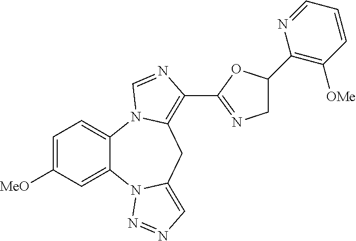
C1=C([MeO])C=C2C(=C1)N1C(=C(C3=NCC(C4=C([OMe])C=CC=N4)O3)N=C1)CC1=CN=NN21
